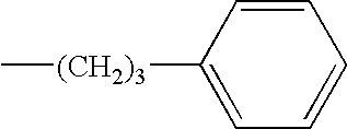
C1([(CH2)3]C)=CC=CC=C1
